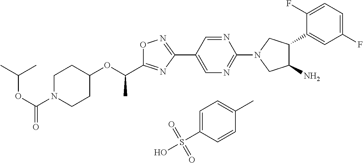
C1N(C(OC(C)C)=O)CCC(OC(C2=NC(C3=CN=C(N4CC(C5=CC(F)=CC=C5F)C(N)C4)N=C3)=NO2)C)C1.C1=C(S(O)(=O)=O)C=CC(C)=C1
